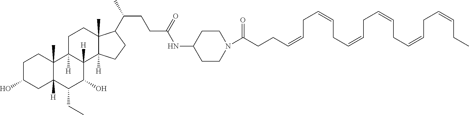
C1C(O)CC2([H])C(C)(C1)C1([H])C([H])(C(O)C2CC)C2([H])C(C)(CC1)C(C(CCC(=O)NC1CCN(C(CCC=CCC=CCC=CCC=CCC=CCC=CCC)=O)CC1)C)CC2
